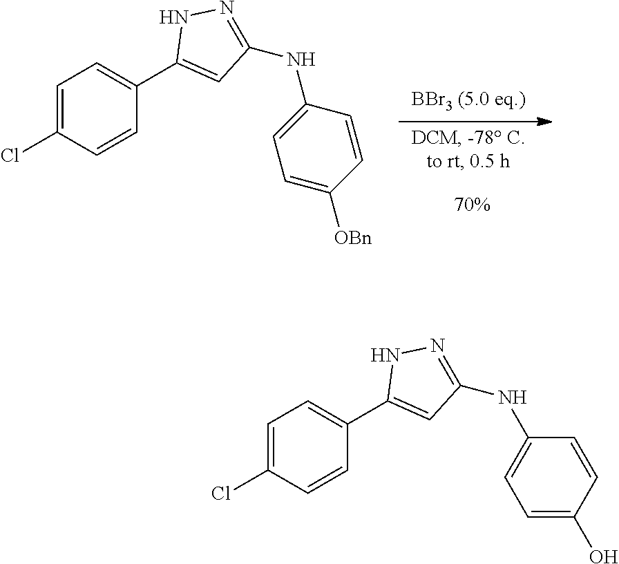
C1=C(Cl)C=CC(C2=CC(NC3=CC=C([OBn])C=C3)=NN2)=C1.C1=C(Cl)C=CC(C2=CC(NC3=CC=C(O)C=C3)=NN2)=C1
